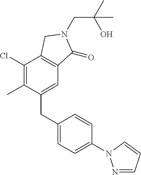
C(N1C(=O)C2=C(C(Cl)=C(C)C(CC3=CC=C(N4N=CC=C4)C=C3)=C2)C1)C(C)(O)C
